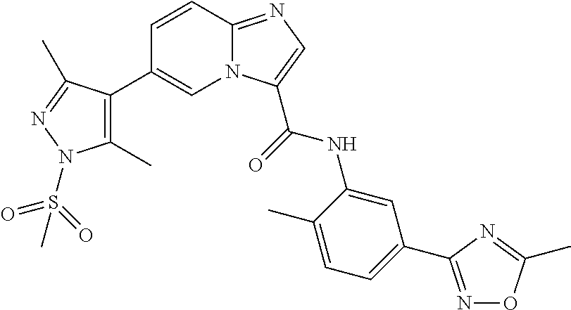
C1=CC2=NC=C(C(NC3=CC(C4=NOC(C)=N4)=CC=C3C)=O)N2C=C1C1=C(C)N(S(=O)(=O)C)N=C1C
